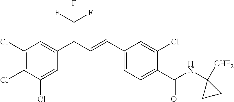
C1(Cl)=C(Cl)C(Cl)=CC(C(C=CC2=CC=C(C(=O)NC3([CHF2])CC3)C(Cl)=C2)C(F)(F)F)=C1
